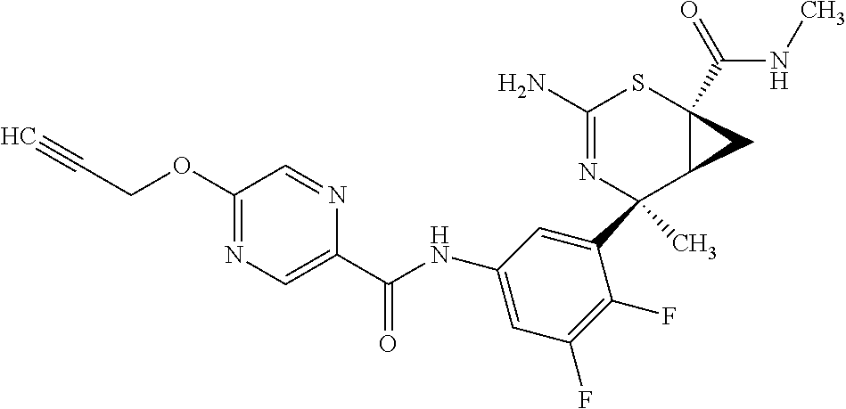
C1(C2(C)N=C(N)SC3(C(NC)=O)C2C3)=CC(NC(C2=CN=C(OCC#C)C=N2)=O)=CC(F)=C1F
